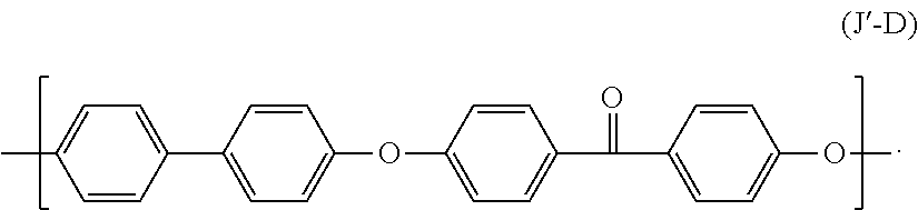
CC1=CC=C(C2=CC=C(OC3=CC=C(C(=O)C4=CC=C(OC)C=C4)C=C3)C=C2)C=C1
